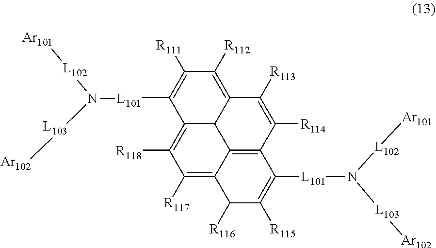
C12C3=C([R112])C([R111])=C([L101]N([L102][Ar101])[L103][Ar102])C1=C([R118])C([R117])=C1C2=C(C([R114])=C3[R113])C([L101]N([L103][Ar102])[L102][Ar101])=C([R115])C1[R116]
